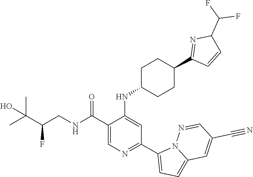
C1(C(NCC(C(C)(C)O)F)=O)=CN=C(C2=CC=C3N2N=CC(C#N)=C3)C=C1NC1CCC(C2=NC(C(F)F)C=C2)CC1
